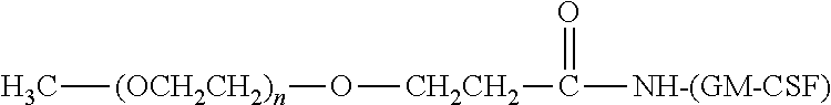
C[(OCH2CH2)n]O[CH2CH2]C([NH-(GM-CSF)])=O
